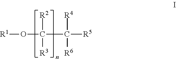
[R1]OC(C([R5])([R4])[R6])([R2])[R3]
